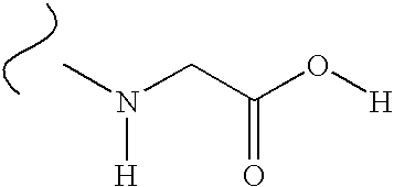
CN(CC(O[H])=O)[H]
